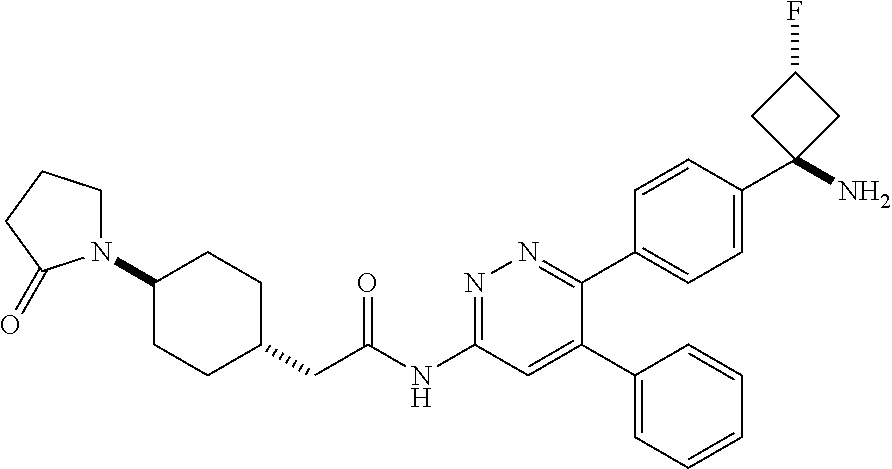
C1(N2CCCC2=O)CCC(CC(NC2=NN=C(C3=CC=C(C4(N)CC(F)C4)C=C3)C(C3=CC=CC=C3)=C2)=O)CC1
